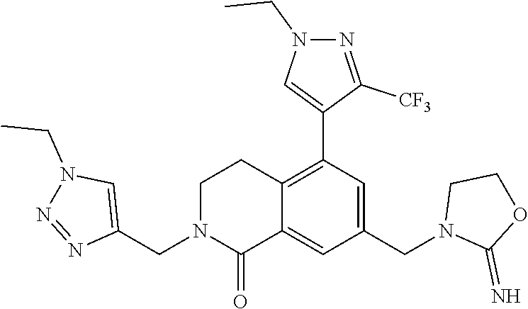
C12=C(C3=CN(CC)N=C3[CF3])C=C(CN3C(=N)OCC3)C=C1C(=O)N(CC1=CN(CC)N=N1)CC2
